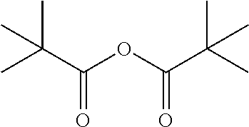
CC(C(OC(C(C)(C)C)=O)=O)(C)C
